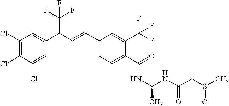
N(C(NC(CS(C)=O)=O)C)C(C1=CC=C(C=CC(C2=CC(Cl)=C(Cl)C(Cl)=C2)C(F)(F)F)C=C1C(F)(F)F)=O
